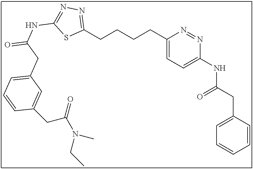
C1(CCCCC2=NN=C(NC(=O)CC3=CC=CC(CC(N(CC)C)=O)=C3)S2)=CC=C(NC(CC2=CC=CC=C2)=O)N=N1
